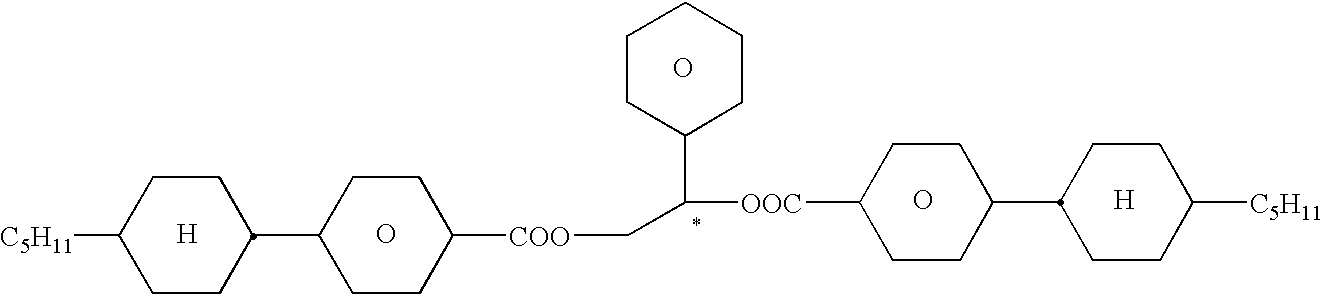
[H].O.C1([C5H11])CCC(C2CCC([COO]CC([OOC]C3CCC(C4CCC([C5H11])CC4)CC3)C3CCCCC3)CC2)CC1.O.O.[H]
